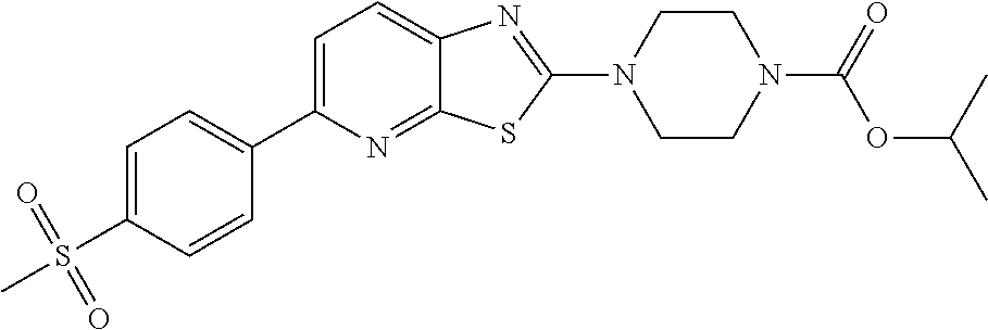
C1=C(C2=CC=C(S(=O)(=O)C)C=C2)N=C2C(=C1)N=C(N1CCN(C(=O)OC(C)C)CC1)S2
